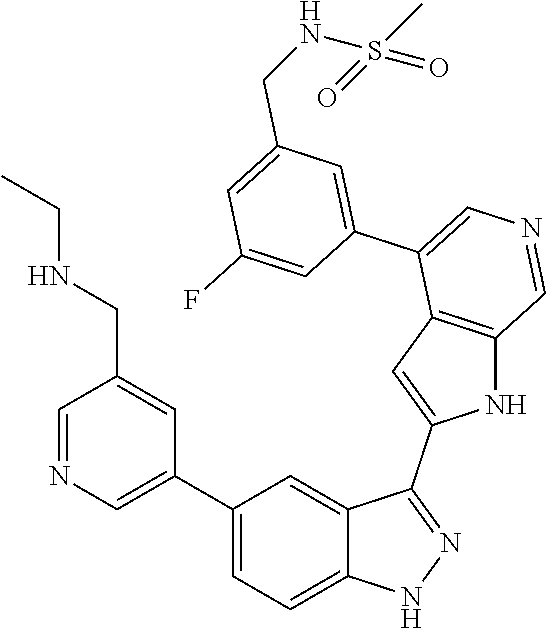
C1(C2=CN=CC(CNCC)=C2)=CC=C2C(=C1)C(C1=CC3=C(N1)C=NC=C3C1=CC(CNS(C)(=O)=O)=CC(F)=C1)=NN2
